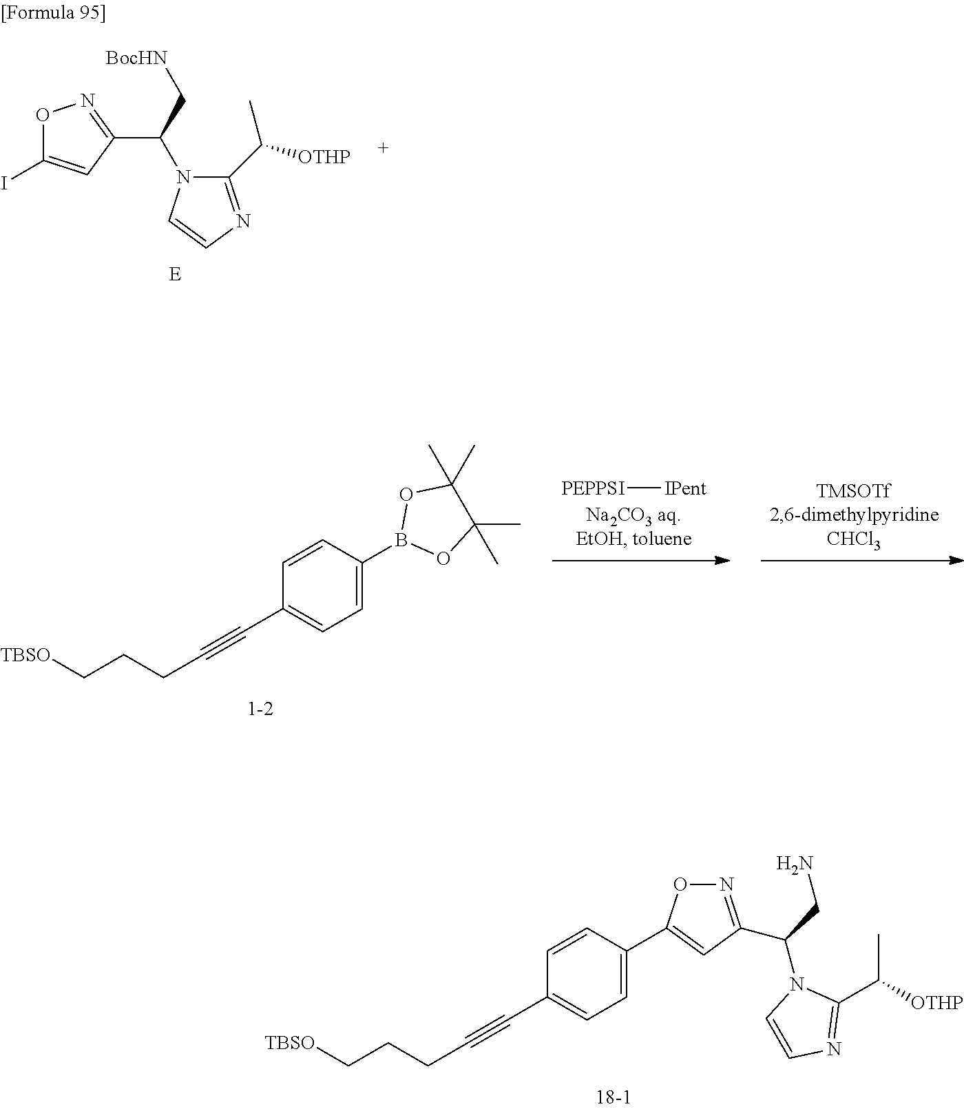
[E].IC1=CC(C(N2C(C([OTHP])C)=NC=C2)C[BocHN])=NO1.C(#CC1=CC=C(C2=CC(C(CN)N3C(C(C)[OTHP])=NC=C3)=NO2)C=C1)CCC[TBSO].[PEPPSI][IPent].C(#CC1=CC=C(B2OC(C)(C)C(C)(C)O2)C=C1)CCC[TBSO]
